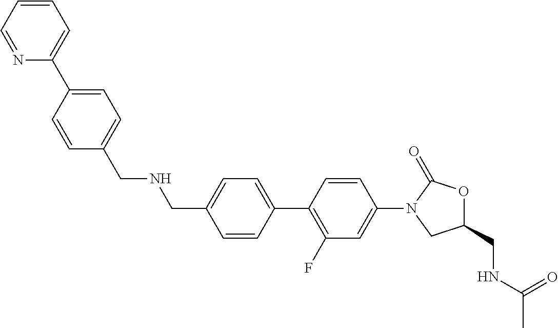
C1(CNC(C)=O)OC(=O)N(C2=CC(F)=C(C3=CC=C(CNCC4=CC=C(C5=CC=CC=N5)C=C4)C=C3)C=C2)C1
